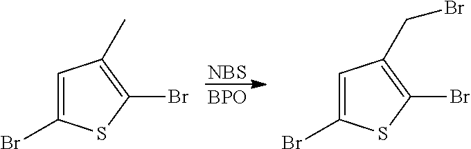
[NBS].[BPO].C1=C(Br)SC(Br)=C1CBr.C1=C(Br)SC(Br)=C1C
